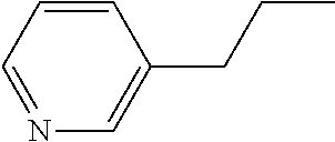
C1=CC=NC=C1CCC
